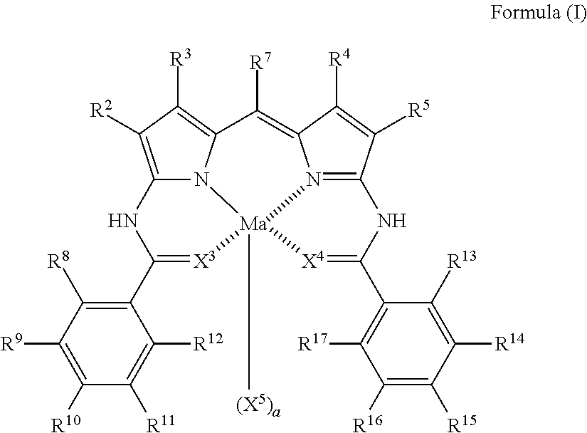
N1C(C2=C([R8])C([R9])=C([R10])C([R11])=C2[R12])=[X3][Ma]23([(X5)a])[X4]=C(C4=C([R17])C([R16])=C([R15])C([R14])=C4[R13])NC4=N2C(=C([R7])C2=C([R3])C([R2])=C1N32)C([R4])=C4[R5]
